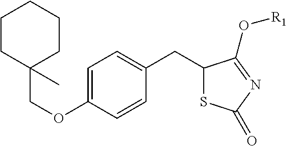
C1=CC(CC2SC(=O)N=C2O[R1])=CC=C1OCC1(C)CCCCC1
